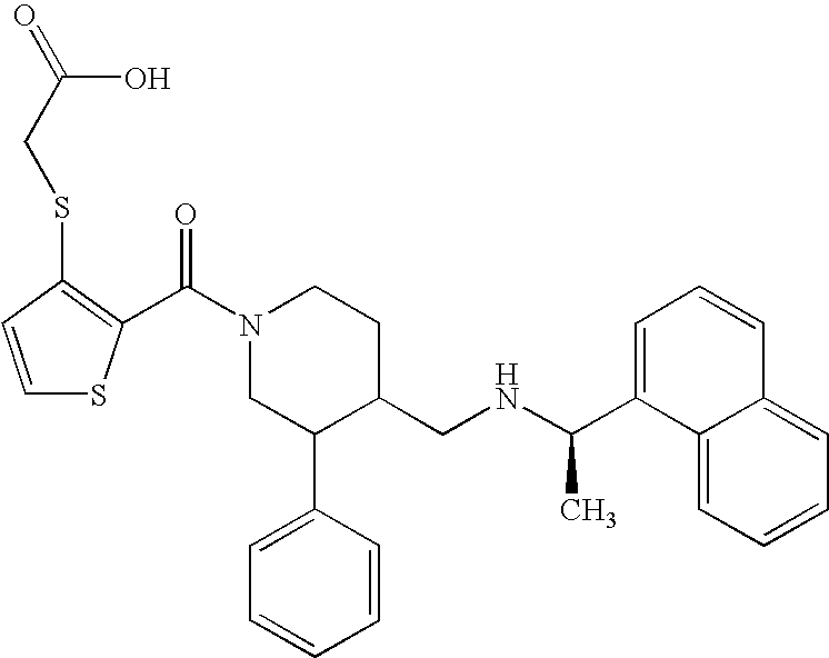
C(N1CC(C2=CC=CC=C2)C(CNC(C2=CC=CC3=CC=CC=C23)C)CC1)(=O)C1=C(SCC(=O)O)C=CS1
